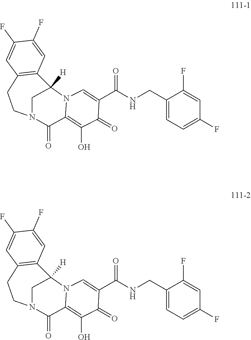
C1(=O)C(C(=O)NCC2=CC=C(F)C=C2F)=CN2C(=C1O)C(=O)N1CCC3=C(C=C(F)C(F)=C3)C2([H])C1.C1(=O)C(C(=O)NCC2=CC=C(F)C=C2F)=CN2C(=C1O)C(=O)N1CCC3=C(C=C(F)C(F)=C3)C2([H])C1
